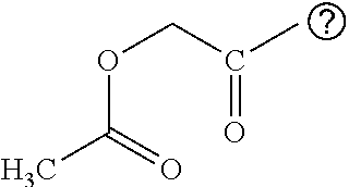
CC(=O)OCC(C)=O
